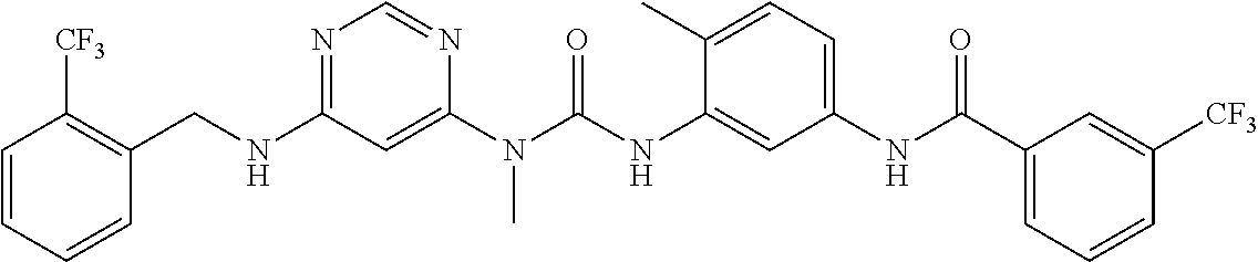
C1(CNC2=NC=NC(N(C(NC3=CC(NC(C4=CC=CC([CF3])=C4)=O)=CC=C3C)=O)C)=C2)=C([CF3])C=CC=C1
